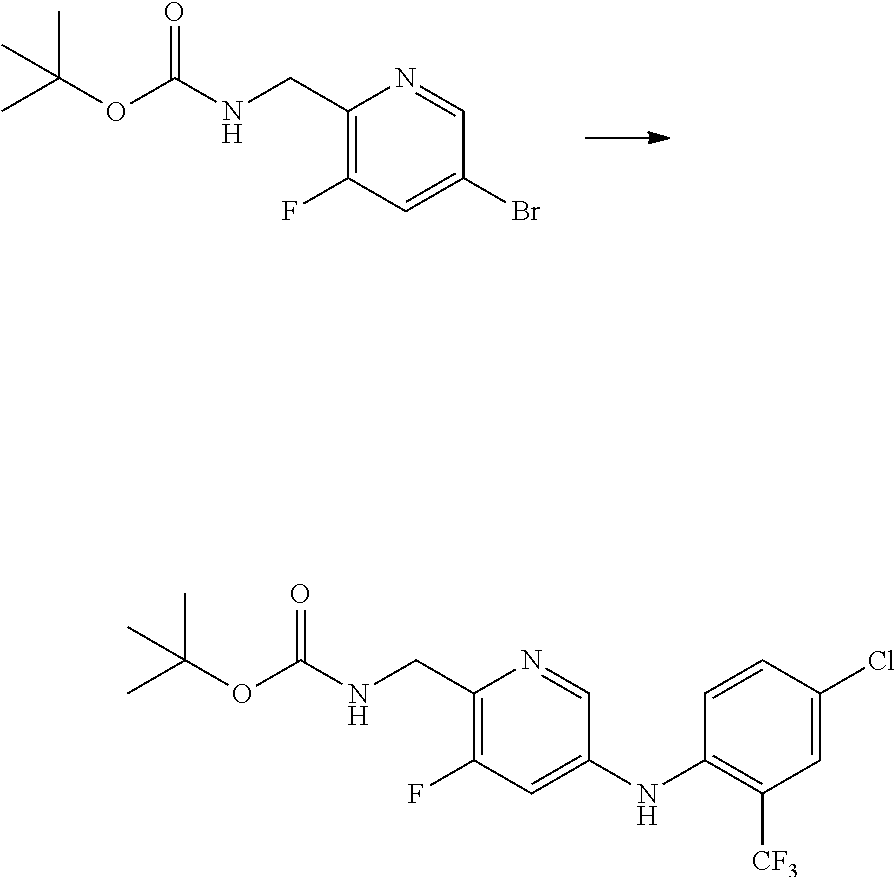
C1(F)=C(CNC(=O)OC(C)(C)C)N=CC(Br)=C1.C1(F)=C(CNC(=O)OC(C)(C)C)N=CC(NC2=C([CF3])C=C(Cl)C=C2)=C1
